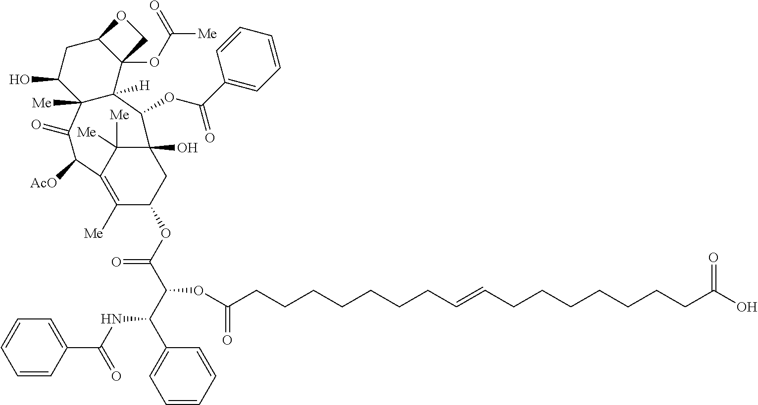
O1C2C(OC([Me])=O)(C1)C1([H])C([Me])(C(O)C2)C(=O)C([AcO])C2=C([Me])C(OC(C(C(C3=CC=CC=C3)NC(C3=CC=CC=C3)=O)OC(CCCCCCCC=CCCCCCCCC(O)=O)=O)=O)CC(O)(C1OC(C1=CC=CC=C1)=O)C2([Me])[Me]
